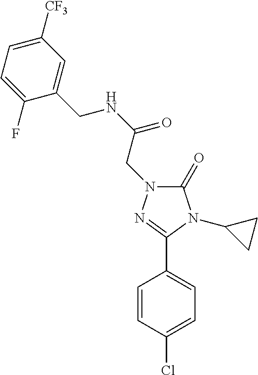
C1(=O)N(CC(NCC2=CC([CF3])=CC=C2F)=O)N=C(C2=CC=C(Cl)C=C2)N1C1CC1
